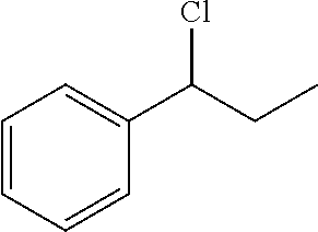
C1=CC=CC(C(CC)Cl)=C1
